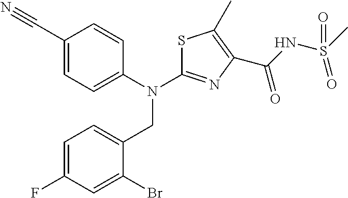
C1(C#N)=CC=C(N(C2=NC(C(NS(C)(=O)=O)=O)=C(C)S2)CC2=CC=C(F)C=C2Br)C=C1
